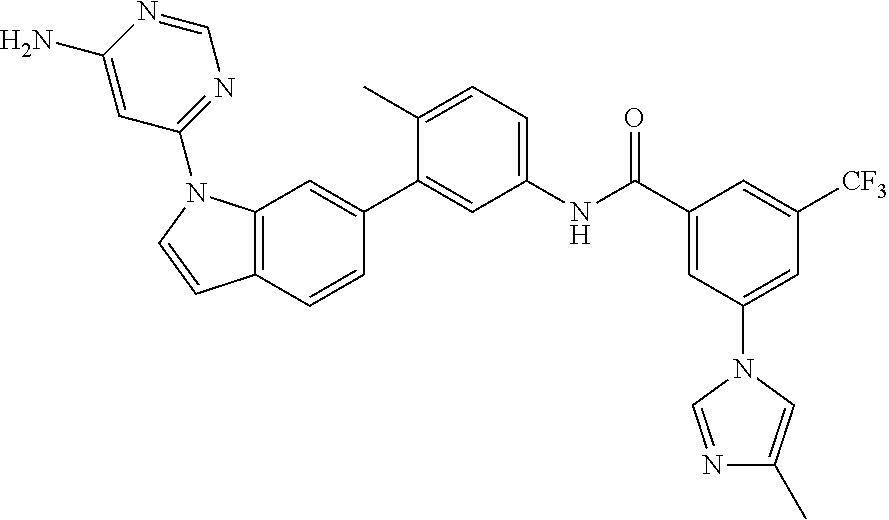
C1(N2C3=C(C=CC(C4=CC(NC(C5=CC(N6C=NC(C)=C6)=CC([CF3])=C5)=O)=CC=C4C)=C3)C=C2)=NC=NC(N)=C1
